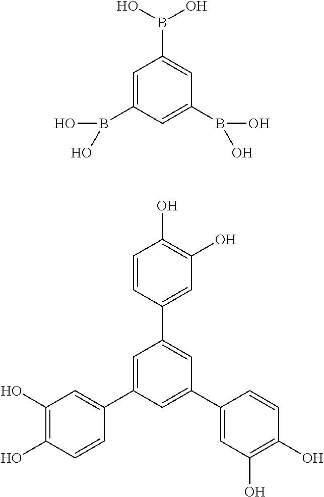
C1=C(B(O)O)C=C(B(O)O)C=C1B(O)O.C1=CC(C2=CC(C3=CC(O)=C(O)C=C3)=CC(C3=CC(O)=C(O)C=C3)=C2)=CC(O)=C1O
